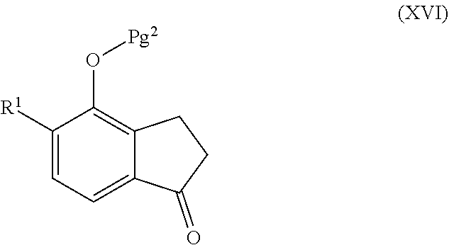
O([Pg2])C1=C2C(=CC=C1[R1])C(=O)CC2
